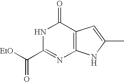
N1C(C([EtO])=O)=NC2=C(C1=O)C=C(C)N2
